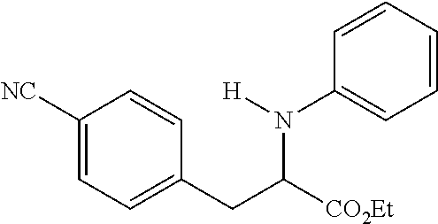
C1([NC])=CC=C(CC([CO2Et])N([H])C2=CC=CC=C2)C=C1
